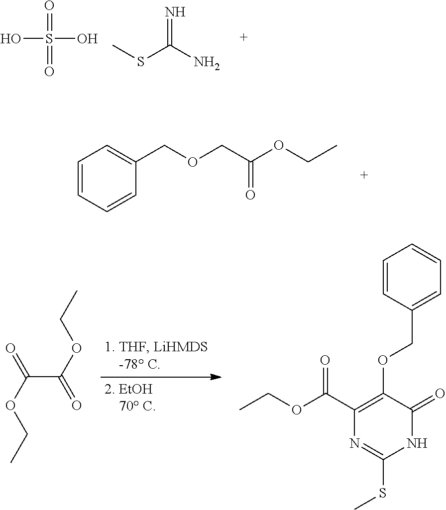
OS(=O)(=O)O.CSC(N)=N.C1=CC=CC(COCC(OCC)=O)=C1.CCOC(=O)C(OCC)=O.C1=CC(COC2=C(C(OCC)=O)N=C(SC)NC2=O)=CC=C1
